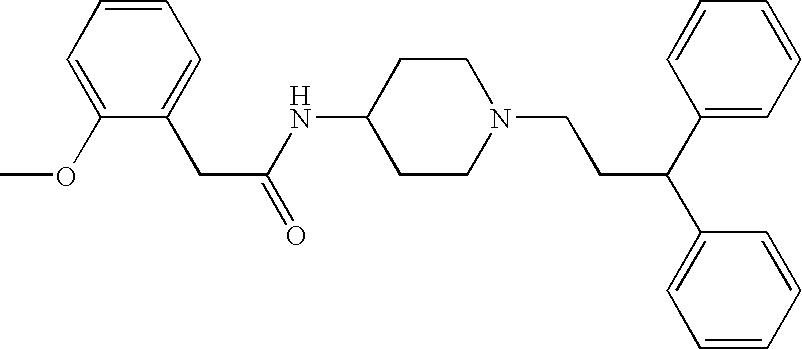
C1(CC(NC2CCN(CCC(C3=CC=CC=C3)C3=CC=CC=C3)CC2)=O)=CC=CC=C1OC
